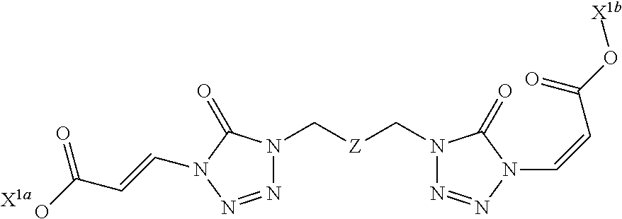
[X1a].OC(C=CN1C(=O)N(C[Z]CN2N=NN(C=CC(=O)O[X1b])C2=O)N=N1)=O
